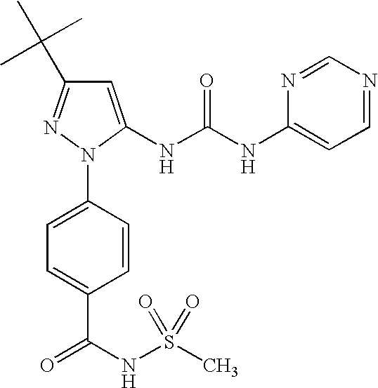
C1=C(NC(NC2=CC=NC=N2)=O)N(C2=CC=C(C(NS(C)(=O)=O)=O)C=C2)N=C1C(C)(C)C
